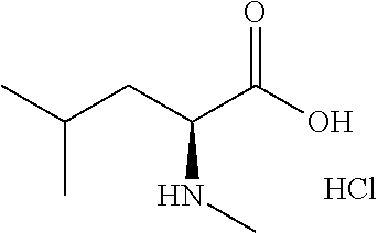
CC(CC(C(O)=O)NC)C.Cl
